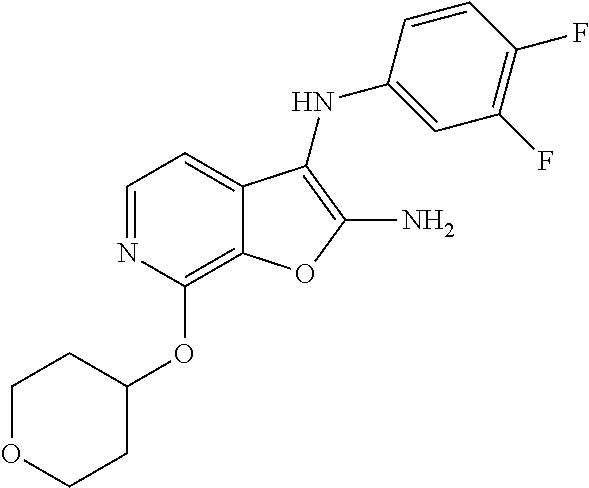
C1(OC2CCOCC2)=C2C(=CC=N1)C(NC1=CC(F)=C(F)C=C1)=C(N)O2
